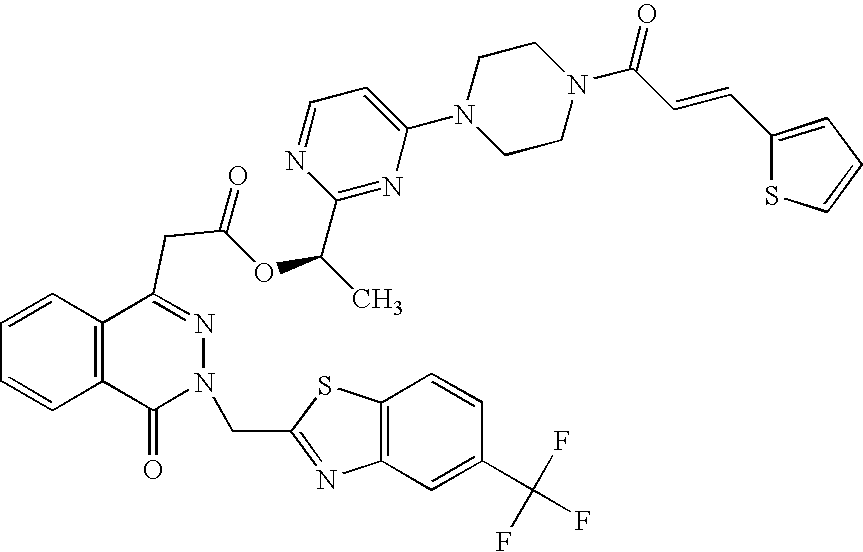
C1=CC2=C(C=C1)C(=O)N(CC1=NC3=C(S1)C=CC(C(F)(F)F)=C3)N=C2CC(=O)OC(C1=NC(N2CCN(C(=O)C=CC3=CC=CS3)CC2)=CC=N1)C
